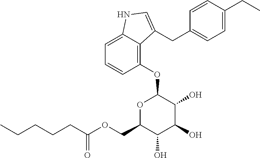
C1=C2C(=C(OC3OC(COC(CCCCC)=O)C(O)C(O)C3O)C=C1)C(CC1=CC=C(CC)C=C1)=CN2
